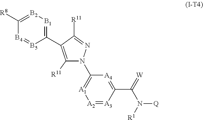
[A2]1=[A3]C(C(=[W])N([R1])[Q])=[A4]C(N2C([R11])=C(C3=[B1][B2]=C([R8])[B4]=[B5]3)C([R11])=N2)=[A1]1
